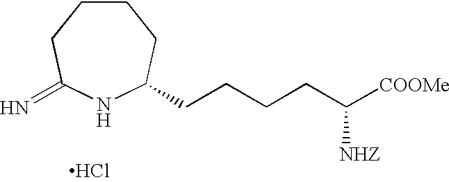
C1CCC(=N)NC(CCCCC([COOMe])[NHZ])C1.Cl
